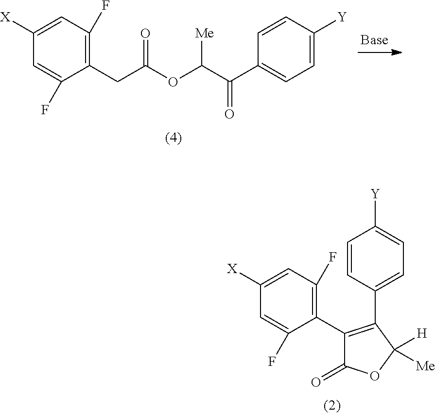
C1([X])=CC(F)=C(C2=C(C3=CC=C([Y])C=C3)C([H])([Me])OC2=O)C(F)=C1.C1([X])=CC(F)=C(CC(OC(C(=O)C2=CC=C([Y])C=C2)[Me])=O)C(F)=C1
